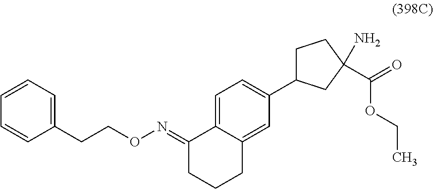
C1CCC2=CC(C3CCC(C(OCC)=O)(N)C3)=CC=C2C1=NOCCC1=CC=CC=C1
